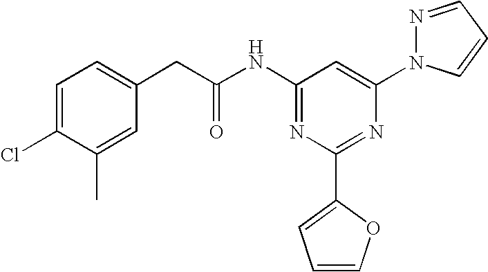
C1=C(Cl)C(C)=CC(CC(NC2=NC(C3=CC=CO3)=NC(N3N=CC=C3)=C2)=O)=C1
